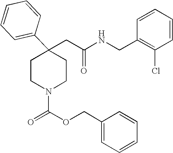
C(C1(C2=CC=CC=C2)CCN(C(OCC2=CC=CC=C2)=O)CC1)C(NCC1=C(Cl)C=CC=C1)=O
